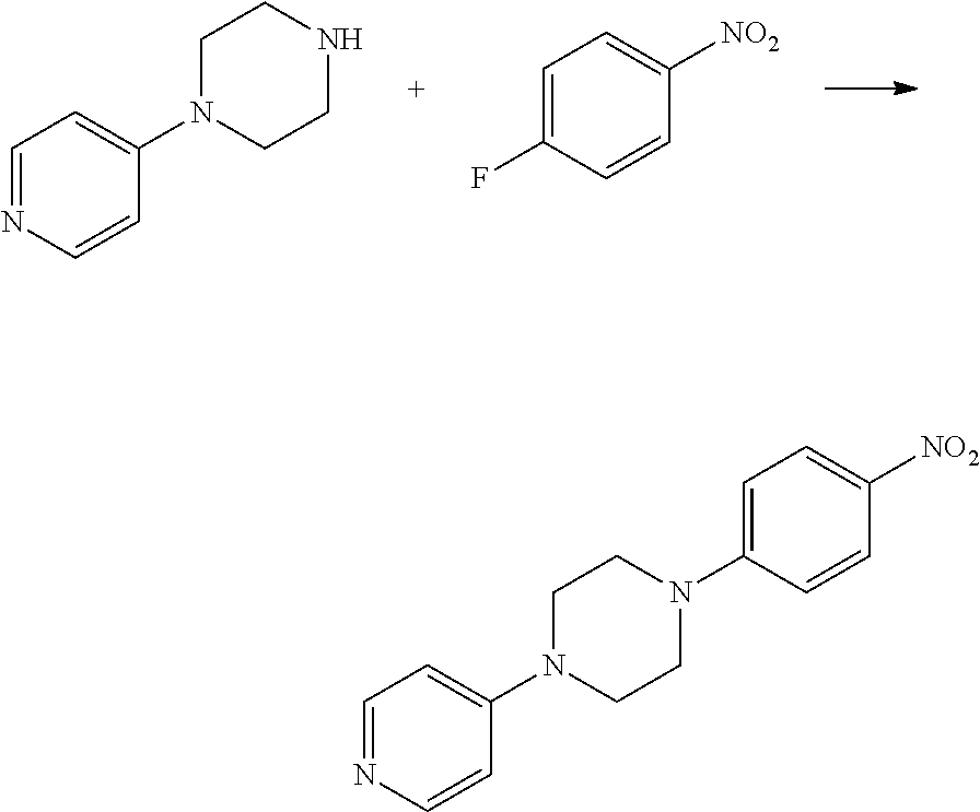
C1=NC=CC(N2CCNCC2)=C1.C1=C(F)C=CC([NO2])=C1.C1=NC=CC(N2CCN(C3=CC=C([NO2])C=C3)CC2)=C1
